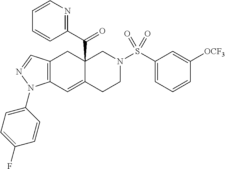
C12=C(C=C3C(C(C4=NC=CC=C4)=O)(C1)CN(S(C1=CC=CC([OCF3])=C1)(=O)=O)CC3)N(C1=CC=C(F)C=C1)N=C2
